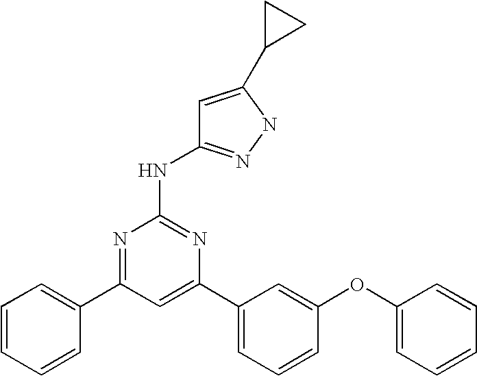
C1=C(C2=CC=CC(OC3=CC=CC=C3)=C2)N=C(NC2=NNC(C3CC3)=C2)N=C1C1=CC=CC=C1
